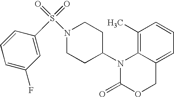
C1(C)=C2C(=CC=C1)COC(=O)N2C1CCN(S(=O)(=O)C2=CC(F)=CC=C2)CC1
